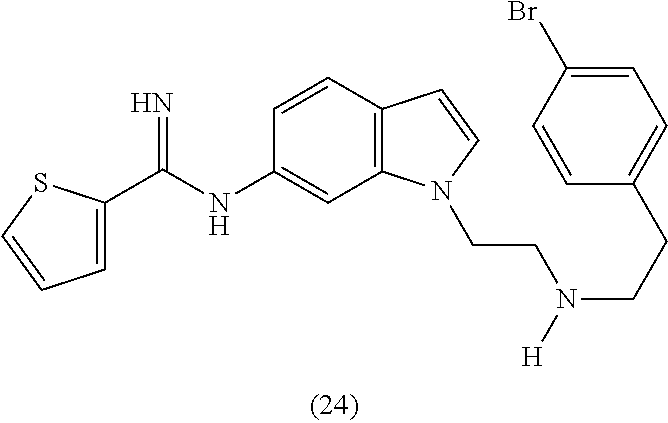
C1=CC2=C(C=C1NC(C1=CC=CS1)=N)N(CCN(CCC1=CC=C(Br)C=C1)[H])C=C2
